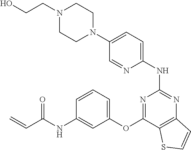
N1(C2=CC=C(NC3=NC4=C(C(OC5=CC=CC(NC(C=C)=O)=C5)=N3)SC=C4)N=C2)CCN(CCO)CC1
